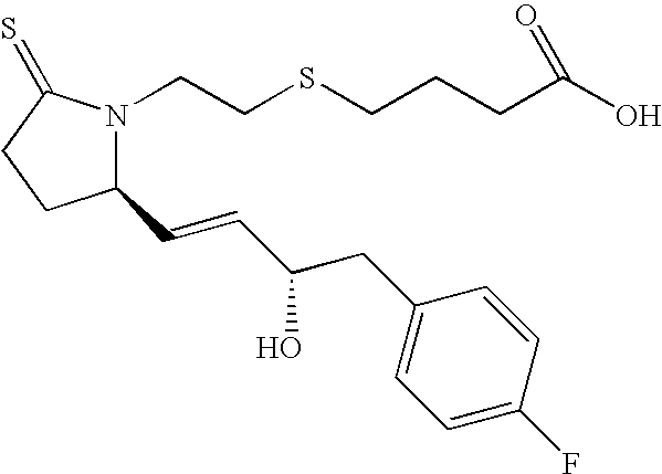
C1(C=CC(O)CC2=CC=C(F)C=C2)N(CCSCCCC(O)=O)C(=S)CC1
